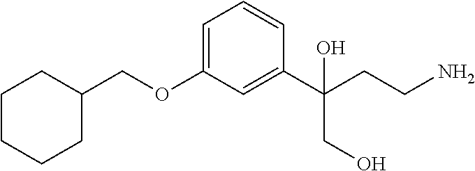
C1=C(OCC2CCCCC2)C=C(C(CCN)(CO)O)C=C1
